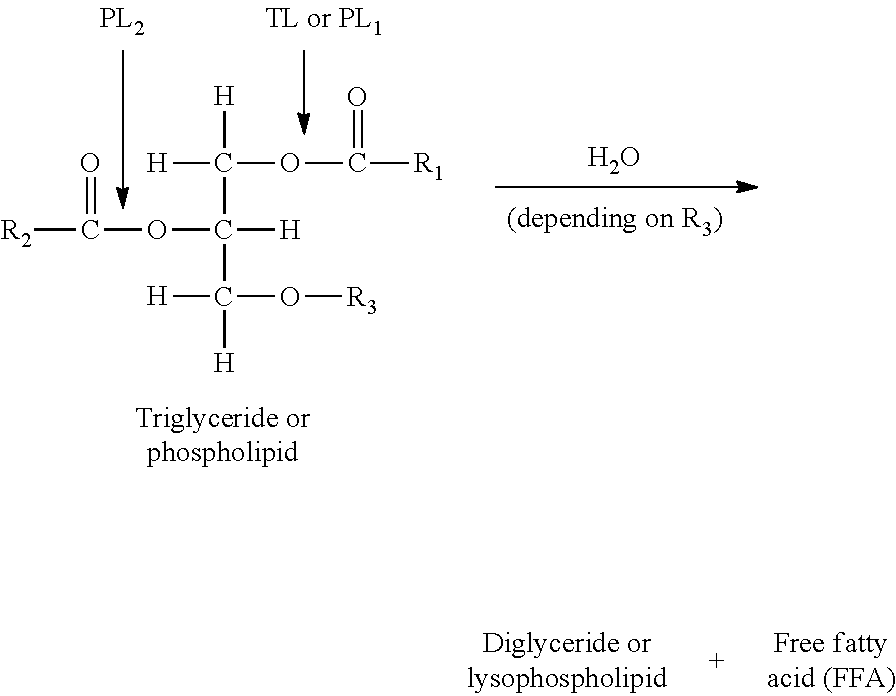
[R2]C(=O)OC([H])(C([H])(OC(=O)[R1])[H])C([H])(O[R3])[H].O
